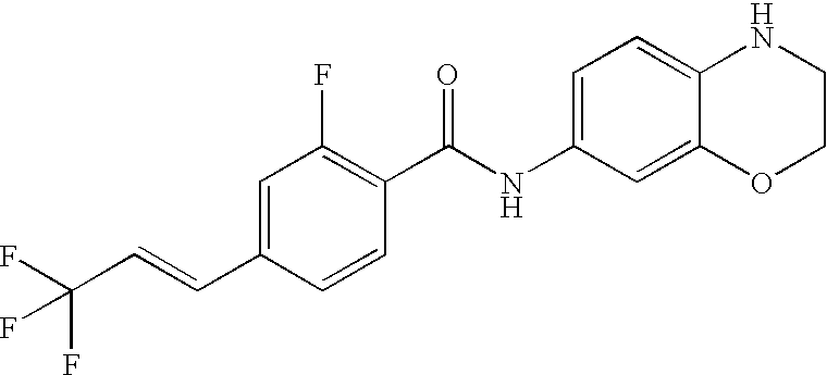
C1(C=CC(F)(F)F)=CC(F)=C(C(NC2=CC=C3C(=C2)OCCN3)=O)C=C1
